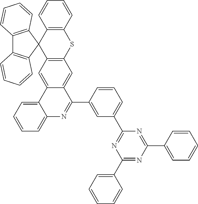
C12=C(C3(C4=C(S1)C=C1C(=C4)C4=CC=CC=C4N=C1C1=CC(C4=NC(C5=CC=CC=C5)=NC(C5=CC=CC=C5)=N4)=CC=C1)C1=C(C4=C3C=CC=C4)C=CC=C1)C=CC=C2
